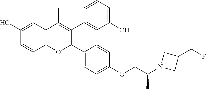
C12=C(C=C(O)C=C1)C(C)=C(C1=CC(O)=CC=C1)C(C1=CC=C(OCC(N3CC(CF)C3)C)C=C1)O2
